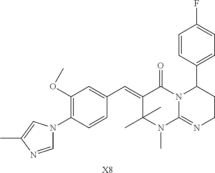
C1=NC(C)=CN1C1=C(OC)C=C(C=C2C(C)(C)N(C)C3=NCCC(C4=CC=C(F)C=C4)N3C2=O)C=C1.[X8]
